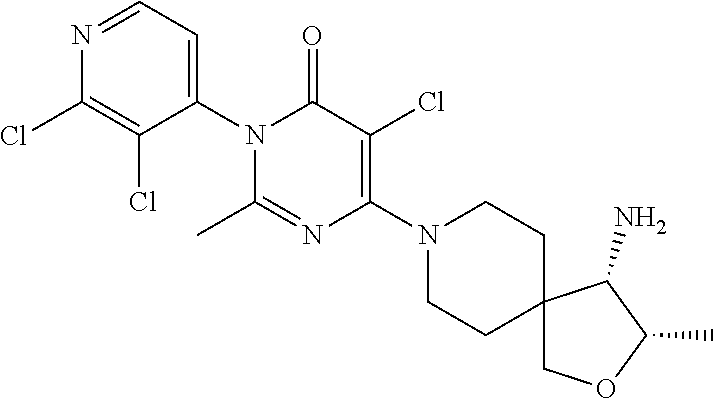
C1(N2CCC3(CC2)COC(C)C3N)=C(Cl)C(=O)N(C2=CC=NC(Cl)=C2Cl)C(C)=N1
